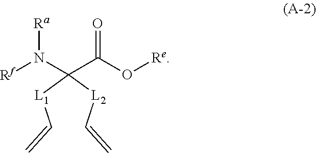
C([L1]C([L2]C=C)(C(O[Re])=O)N([Rf])[Ra])=C
